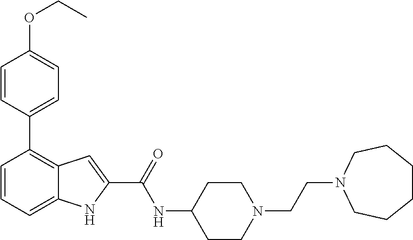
C1=CC=C2C(=C1C1=CC=C(OCC)C=C1)C=C(C(=O)NC1CCN(CCN3CCCCCC3)CC1)N2
